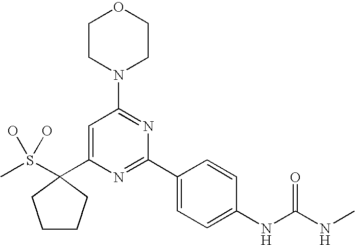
CS(O)(O)C1(C2=CC(N3CCOCC3)=NC(C3=CC=C(NC(NC)=O)C=C3)=N2)CCCC1
